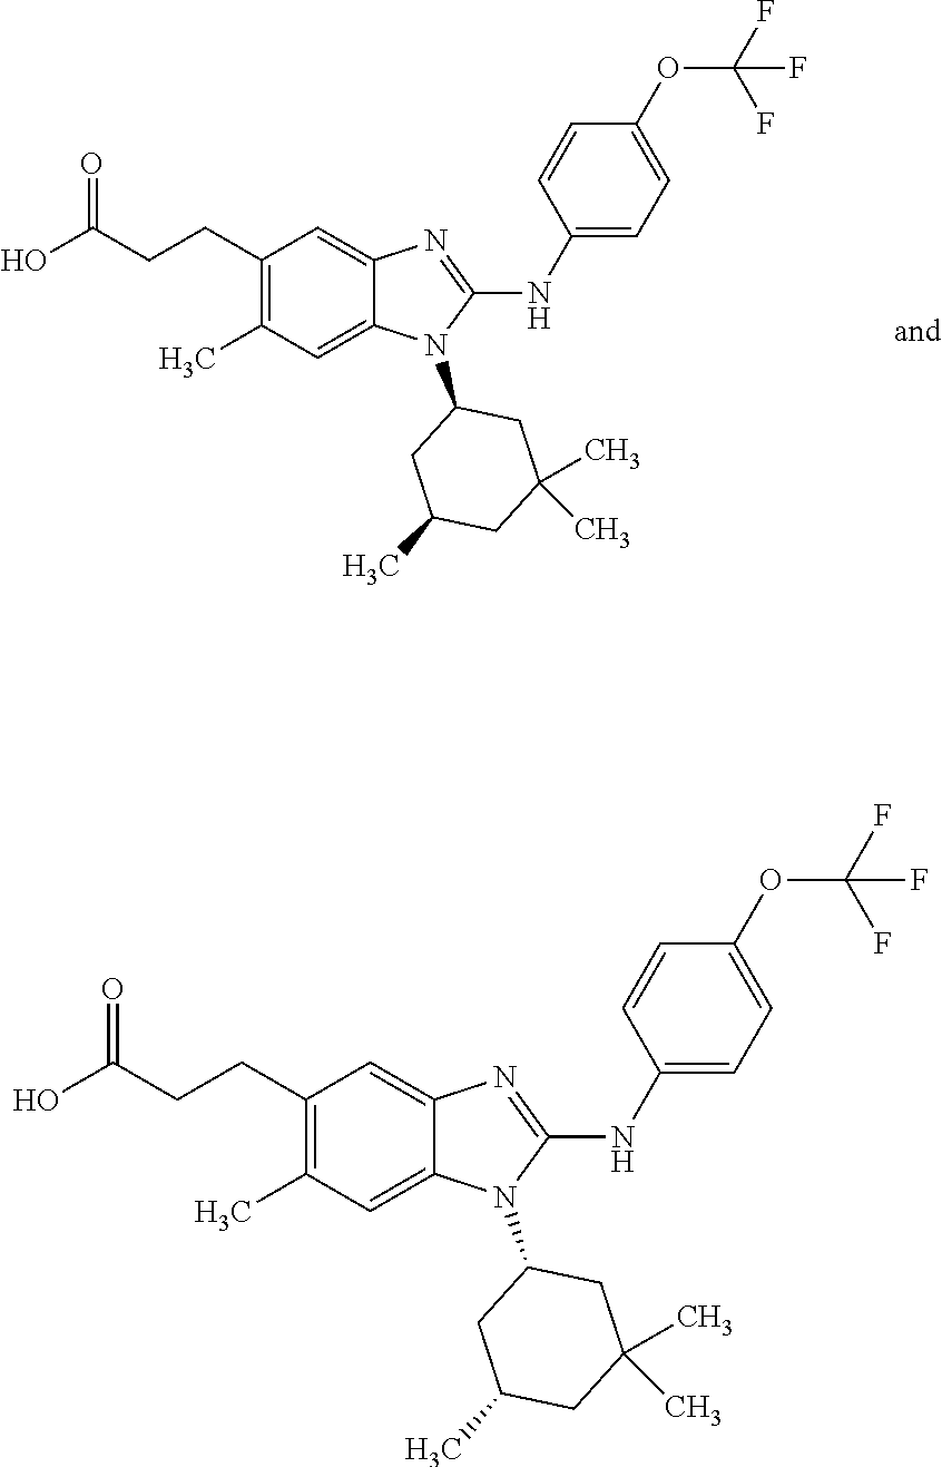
C1(CCC(O)=O)=C(C)C=C2C(=C1)N=C(NC1=CC=C(OC(F)(F)F)C=C1)N2C1CC(C)CC(C)(C)C1.C1(CCC(O)=O)=C(C)C=C2C(=C1)N=C(NC1=CC=C(OC(F)(F)F)C=C1)N2C1CC(C)CC(C)(C)C1
